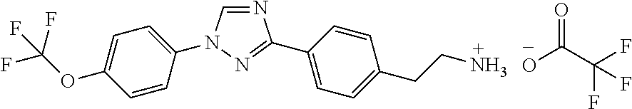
C1=NC(C2=CC=C(CCN)C=C2)=NN1C1=CC=C(OC(F)(F)F)C=C1.OC(=O)C(F)(F)F
